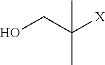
OCC([X])(C)C
